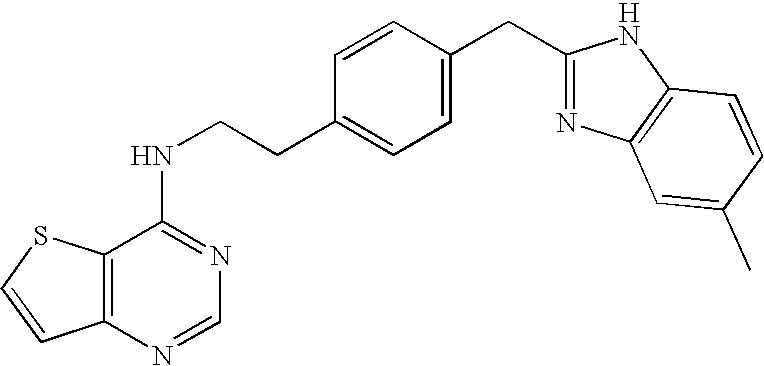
C1=CC(CC2=NC3=C(N2)C=CC(C)=C3)=CC=C1CCNC1=NC=NC2=C1SC=C2
